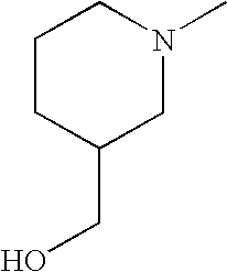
C1CC(CO)CN(C)C1
